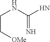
N(CC[OMe])C(N)=N
